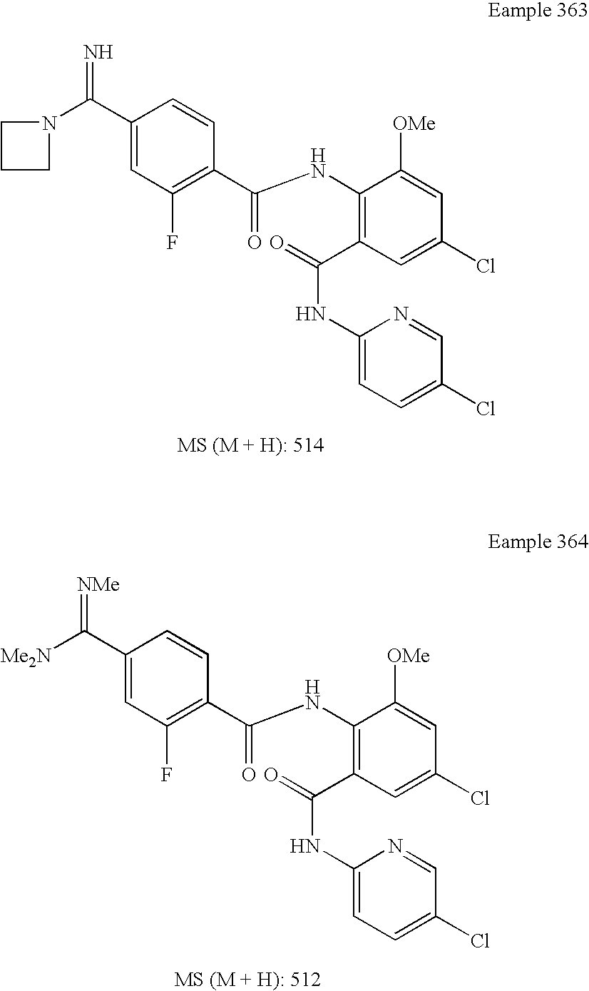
N=C(C1=CC(F)=C(C(NC2=C(C(NC3=CC=C(Cl)C=N3)=O)C=C(Cl)C=C2[OMe])=O)C=C1)N1CCC1.C1(C(=[NMe])[Me2N])=CC(F)=C(C(NC2=C(C(NC3=CC=C(Cl)C=N3)=O)C=C(Cl)C=C2[OMe])=O)C=C1
